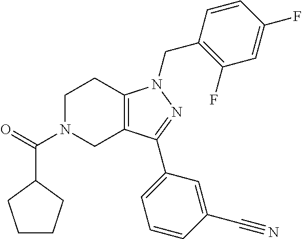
C1N(C(=O)C2CCCC2)CC2=C(C1)N(CC1=C(F)C=C(F)C=C1)N=C2C1=CC=CC(C#N)=C1
